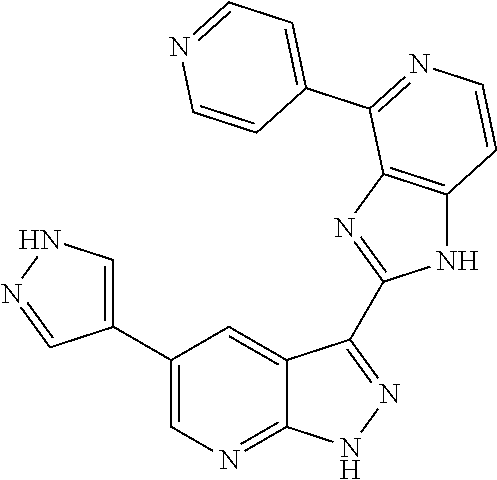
C1(C2=CN=C3C(=C2)C(C2=NC4=C(N2)C=CN=C4C2=CC=NC=C2)=N[N H]3)=CNN=C1
